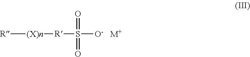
[R][(X)n][R]S(=O)([O-])=O.[M+]
